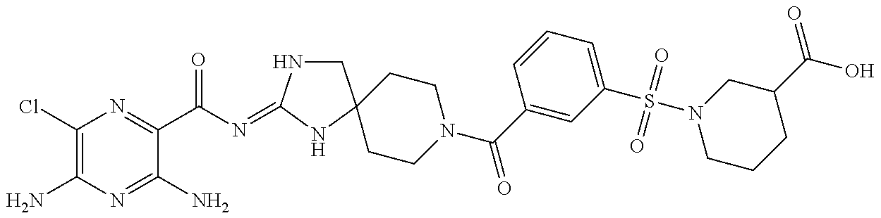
C1(Cl)=C(N)N=C(N)C(C(N=C2NCC3(N2)CCN(C(C2=CC(S(N4CCCC(C(O)=O)C4)(=O)=O)=CC=C2)=O)CC3)=O)=N1
